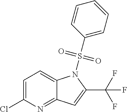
C1=C(Cl)N=C2C(=C1)N(S(=O)(=O)C1=CC=CC=C1)C(C(F)(F)F)=C2
